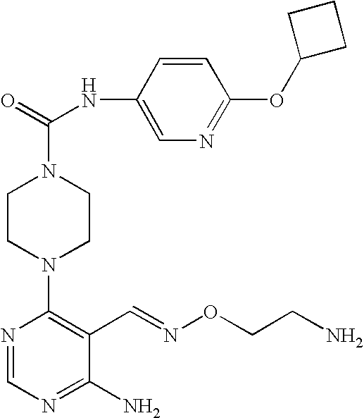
C1CN(C2=C(C=NOCCN)C(N)=NC=N2)CCN1C(=O)NC1=CN=C(OC2CCC2)C=C1
